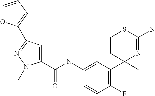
C1=C(NC(C2=CC(C3=CC=CO3)=NN2C)=O)C=CC(F)=C1C1(C)N=C(N)SCC1
